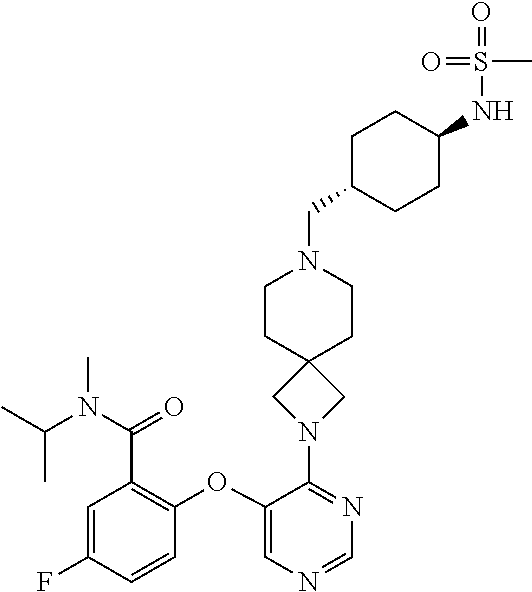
C1(OC2=C(C(=O)N(C(C)C)C)C=C(F)C=C2)=CN=CN=C1N1CC2(C1)CCN(CC1CCC(NS(=O)(=O)C)CC1)CC2
